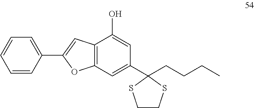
C12=C(C=C(C3(CCCC)SCCS3)C=C1O)OC(C1=CC=CC=C1)=C2
